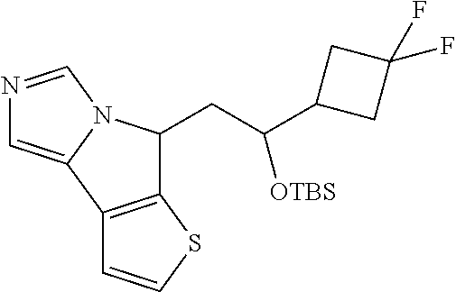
C12=C(C3=CN=CN3C1CC(C1CC(F)(F)C1)[OTBS])C=CS2
